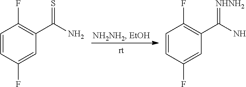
C1=CC(F)=CC(C(N)=S)=C1F.C1=CC(F)=CC(C(N)=[NHNH2])=C1F
